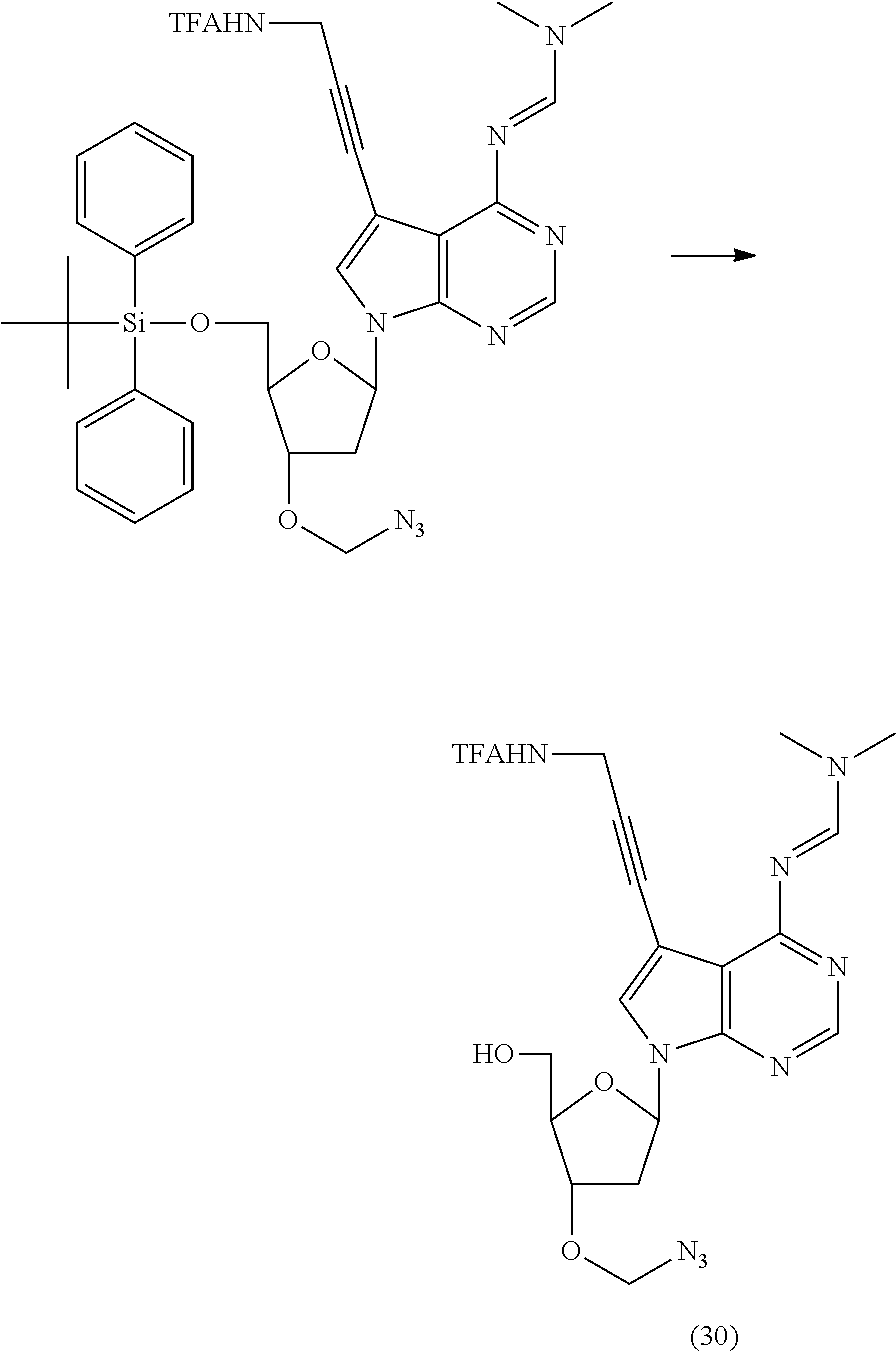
C12=C(N=CN=C1N=CN(C)C)N(C1CC(OC[N3])C(CO)O1)C=C2C#CC[TFAHN].C12=C(N=CN=C1N=CN(C)C)N(C1CC(OC[N3])C(CO[Si](C3=CC=CC=C3)(C3=CC=CC=C3)C(C)(C)C)O1)C=C2C#CC[TFAHN]
